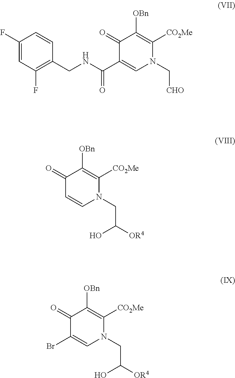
C1(F)=CC(F)=C(CNC(C2=CN(C[CHO])C([CO2Me])=C([OBn])C2=O)=O)C=C1.C1=CN(CC([OR4])O)C([CO2Me])=C([OBn])C1=O.C1(Br)=CN(CC([OR4])O)C([CO2Me])=C([OBn])C1=O
